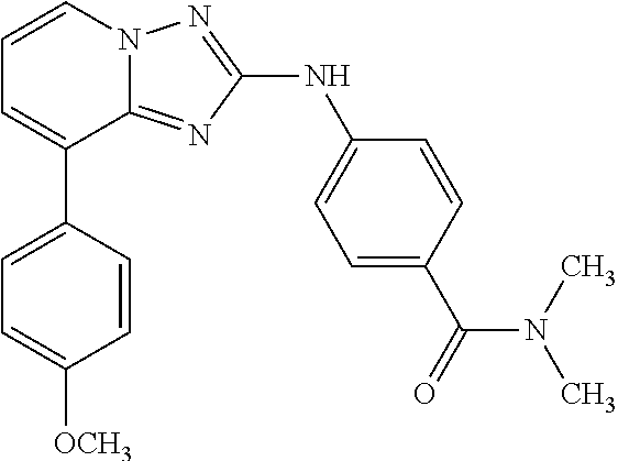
C1=CN2C(=NC(NC3=CC=C(C(=O)N(C)C)C=C3)=N2)C(C2=CC=C([OCH3])C=C2)=C1
